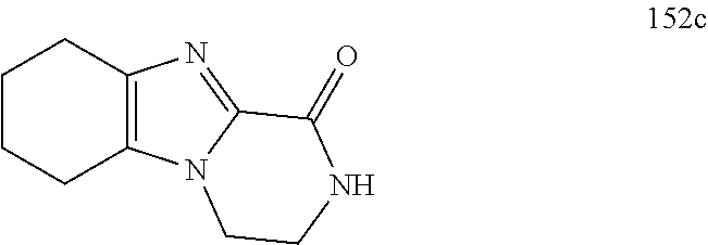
C12=C(CCCC1)N=C1N2CCNC1=O
